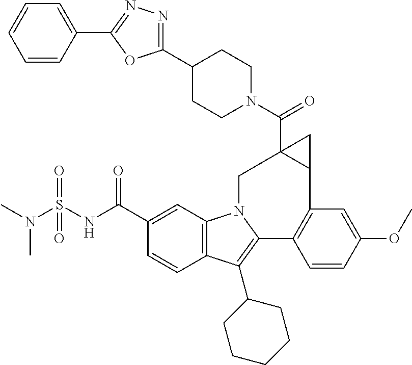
C12=C(C=C(C(NS(N(C)C)(=O)=O)=O)C=C1)N1C(=C2C2CCCCC2)C2=C(C=C(OC)C=C2)C2CC2(C(=O)N2CCC(C3=NN=C(C4=CC=CC=C4)O3)CC2)C1
